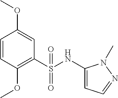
C1=CC(OC)=C(S(NC2=CC=NN2C)(=O)=O)C=C1OC
